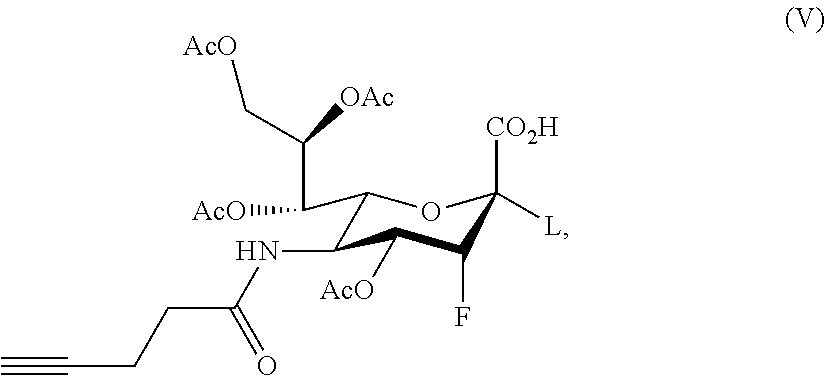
C1(C(C(C[AcO])[OAc])[AcO])C(NC(CCC#C)=O)C([AcO])C(F)C([L])([CO2H])O1
